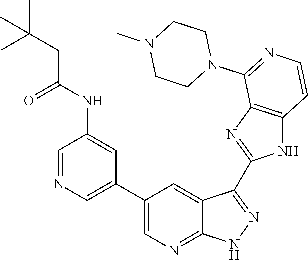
C1=NC=C(C2=CN=C3C(=C2)C(C2=NC4=C(N2)C=CN=C4N2CCN(C)CC2)=NN3)C=C1NC(CC(C)(C)C)=O
